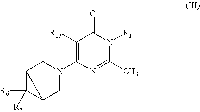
C1([R13])=C(N2CC3C([R6])([R7])C3C2)N=C(C)N([R1])C1=O
